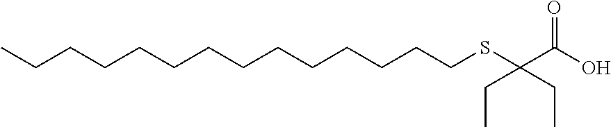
CCCCCCCCCCCCCCSC(C(O)=O)(CC)CC
